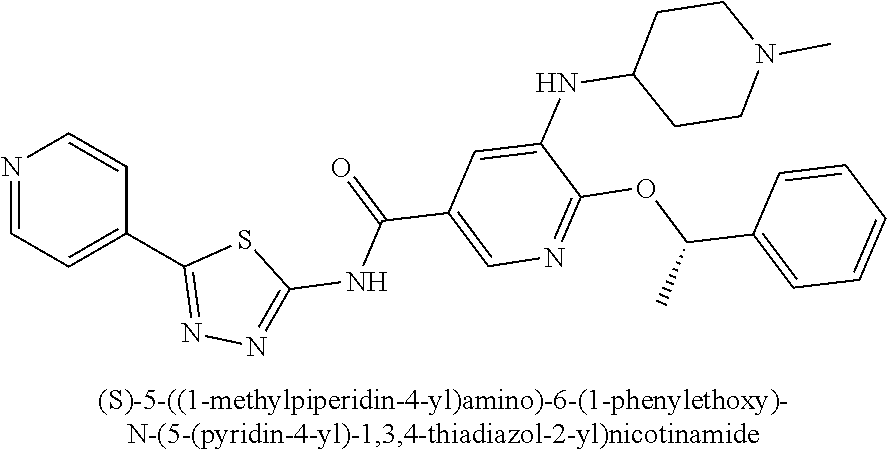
N1=CC=C(C2=NN=C(NC(=O)C3=CN=C(OC(C4=CC=CC=C4)C)C(NC4CCN(C)CC4)=C3)S2)C=C1
